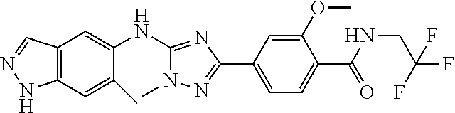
C12=C(C=C(C)C(NC3=NC(C4=CC=C(C(=O)NCC(F)(F)F)C(OC)=C4)=NN3C)=C1)NN=C2
